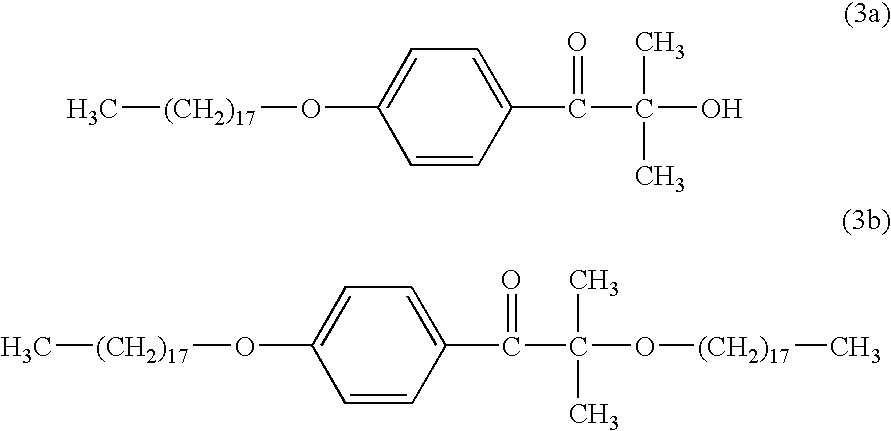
C1=CC(C(C(O)(C)C)=O)=CC=C1O[(CH2)17]C.C1=CC(C(C(O[(CH2)17]C)(C)C)=O)=CC=C1O[(CH2)17]C
